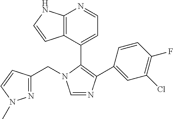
C1=NC(C2=CC(Cl)=C(F)C=C2)=C(C2=CC=NC3=C2C=CN3)N1CC1=NN(C)C=C1
